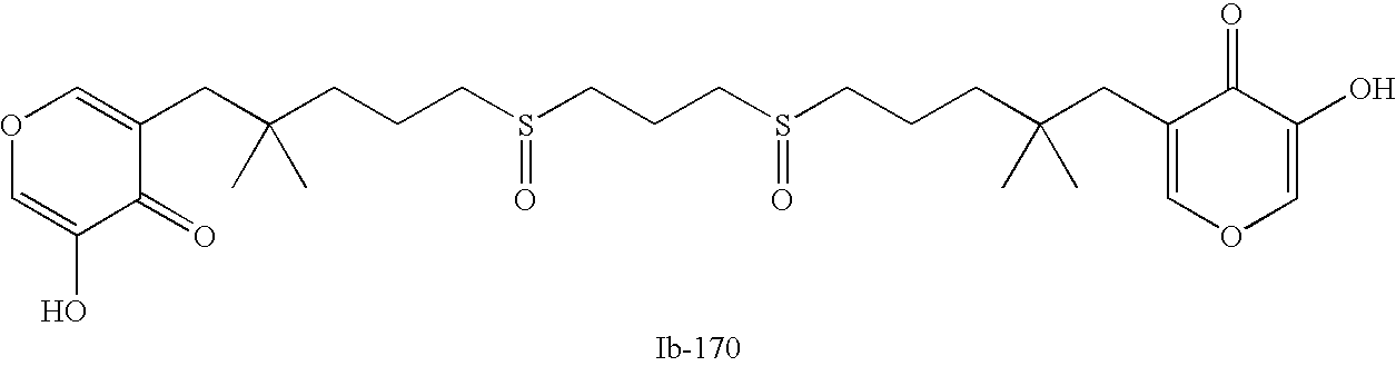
C(CS(=O)CCCS(=O)CCCC(CC1=COC=C(O)C1=O)(C)C)CC(CC1=COC=C(O)C1=O)(C)C
